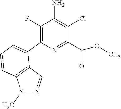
N1=C(C(=O)OC)C(Cl)=C(N)C(F)=C1C1=CC=CC2=C1C=NN2C
